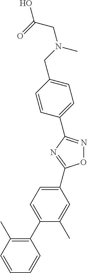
C1(C2=NOC(C3=CC=C(C4=C(C)C=CC=C4)C(C)=C3)=N2)=CC=C(CN(CC(O)=O)C)C=C1
